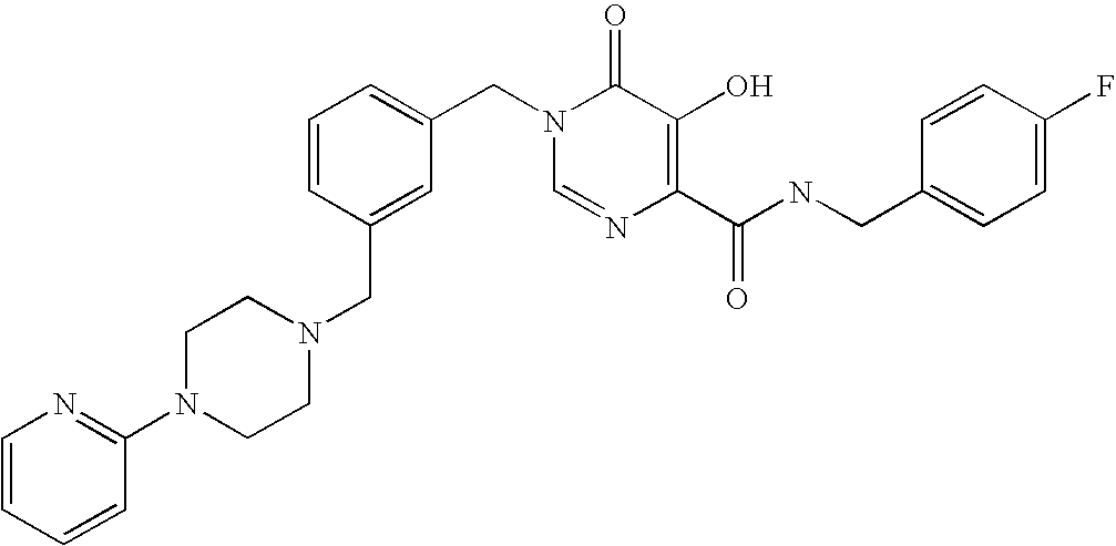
N1(CC2=CC(CN3C=NC(C(NCC4=CC=C(F)C=C4)=O)=C(O)C3=O)=CC=C2)CCN(C2=NC=CC=C2)CC1
